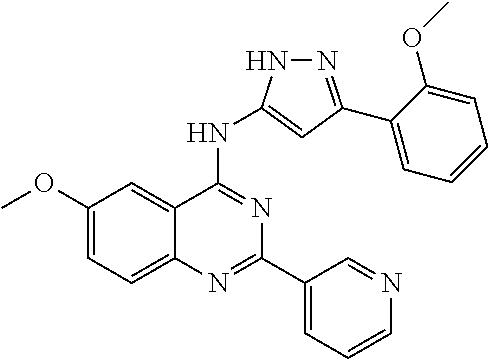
C1(OC)=CC=C2C(=C1)C(NC1=CC(C3=CC=CC=C3OC)=NN1)=NC(C1=CC=CN=C1)=N2
